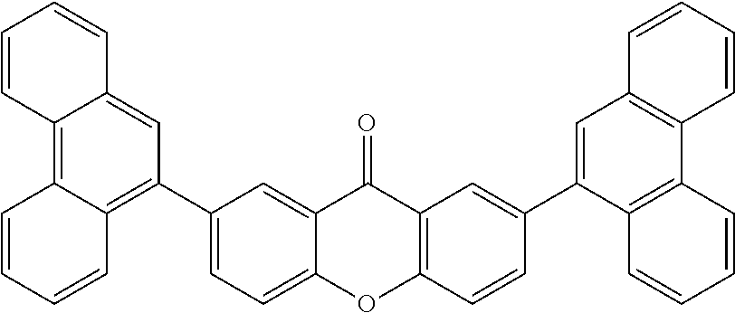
C1(C2=C3C(=C4C(=C2)C=CC=C4)C=CC=C3)=CC=C2C(=C1)C(=O)C1=C(O2)C=CC(C2=CC3=C(C4=C2C=CC=C4)C=CC=C3)=C1
